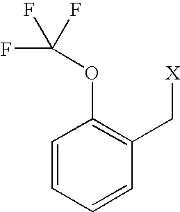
C1=CC=CC(C[X])=C1OC(F)(F)F
